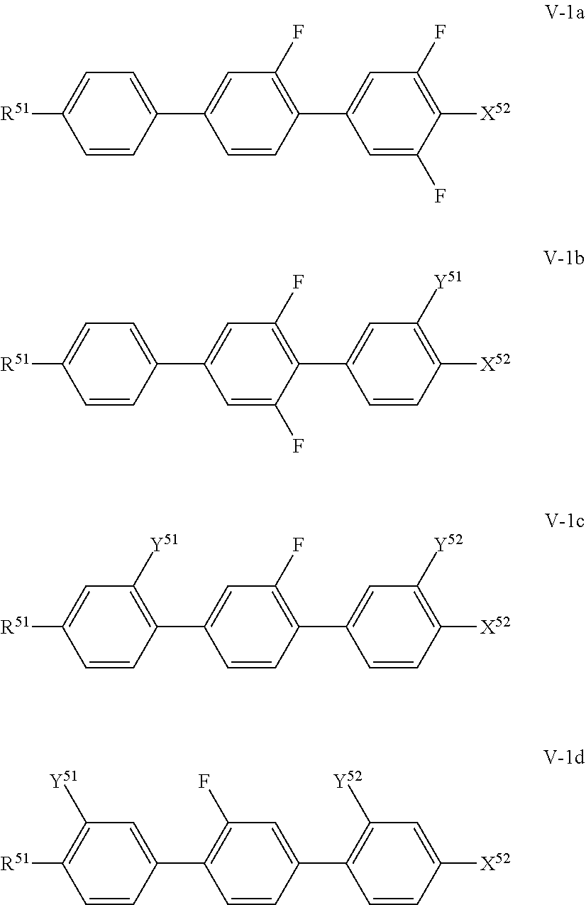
[R51]C1=CC=C(C2=CC(F)=C(C3=CC(F)=C([X52])C(F)=C3)C=C2)C=C1.[R51]C1=CC=C(C2=CC(F)=C(C3=CC([Y51])=C([X52])C=C3)C(F)=C2)C=C1.[R51]C1=CC([Y51])=C(C2=CC(F)=C(C3=CC([Y52])=C([X52])C=C3)C=C2)C=C1.[R51]C1=C([Y51])C=C(C2=C(F)C=C(C3=C([Y52])C=C([X52])C=C3)C=C2)C=C1
